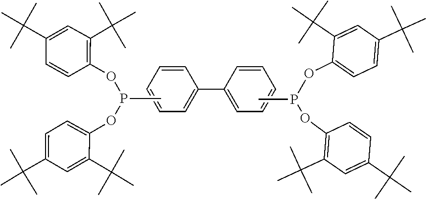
C1(C(C)(C)C)=CC(C(C)(C)C)=C(OP(OC2=CC=C(C(C)(C)C)C=C2C(C)(C)C)C)C=C1.C1(C(C)(C)C)=CC(C(C)(C)C)=CC=C1OP(OC1=C(C(C)(C)C)C=C(C(C)(C)C)C=C1)C.C1=CC=CC=C1C1=CC=CC=C1
